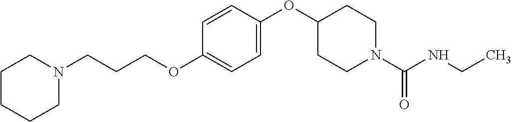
C1CCCN(CCCOC2=CC=C(OC3CCN(C(NCC)=O)CC3)C=C2)C1
